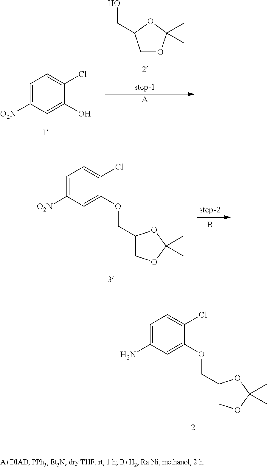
C1=C(N)C=C(OCC2COC(C)(C)O2)C(Cl)=C1.C1=C([O2N])C=C(O)C(Cl)=C1.C1OC(C)(C)OC1CO.[A].C1=C([O2N])C=C(OCC2COC(C)(C)O2)C(Cl)=C1.B
